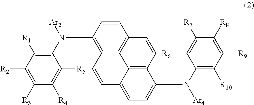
C1([R5])=C([R4])C([R3])=C([R2])C([R1])=C1N([Ar2])C1=C2C3=C(C=C1)C=CC1=C3C(=CC=C1N([Ar4])C1=C([R10])C([R9])=C([R8])C([R7])=C1[R6])C=C2
